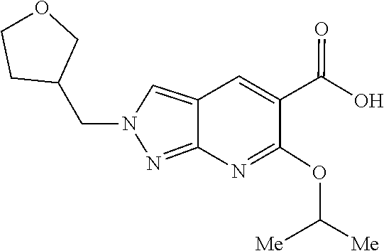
C12=NN(CC3CCOC3)C=C1C=C(C(=O)O)C(OC([Me])[Me])=N2
